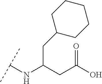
C(C(CC(O)=O)NC(C)C)C1CCCCC1
